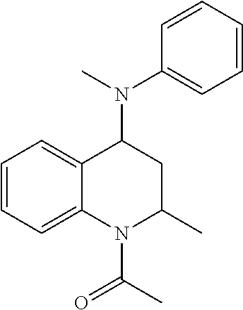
C1=CC=C2C(=C1)C(N(C1=CC=CC=C1)C)CC(C)N2C(C)=O
